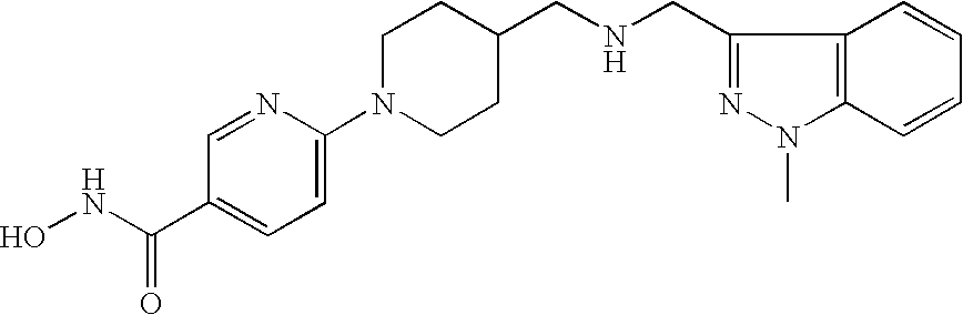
N1=CC(C(NO)=O)=CC=C1N1CCC(CNCC2=NN(C)C3=C2C=CC=C3)CC1
